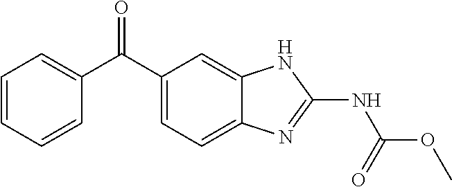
C1=CC=CC(C(C2=CC=C3C(=C2)NC(NC(OC)=O)=N3)=O)=C1
